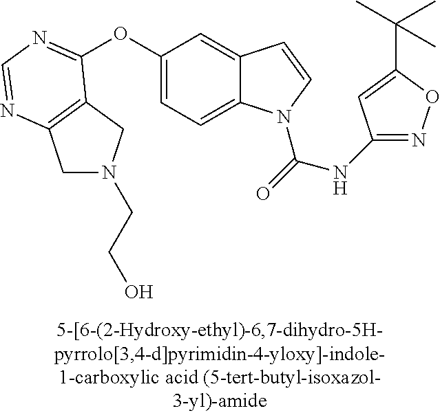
O(C1=CC=C2C(=C1)C=CN2C(=O)NC1=NOC(C(C)(C)C)=C1)C1=NC=NC2=C1CN(CCO)C2
